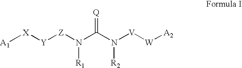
[X]([Y][Z]N(C(N([V][W][A2])[R2])=[Q])[R1])[A1]
